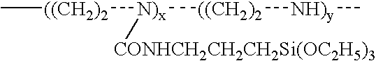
C[((CH2)2][N)x]([((CH2)2][NH)y]C)[CONHCH2CH2CH2Si(OC2H5)3]
